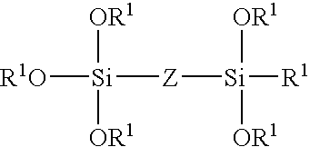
[R1O][Si]([OR1])([OR1])[Z][Si]([R1])([OR1])[OR1]
